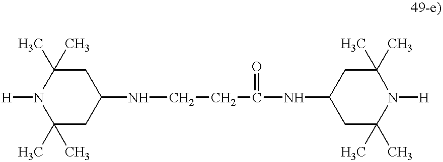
C1C(C)(C)N([H])C(C)(C)CC1NC(CCNC1CC(C)(C)N([H])C(C)(C)C1)=O
